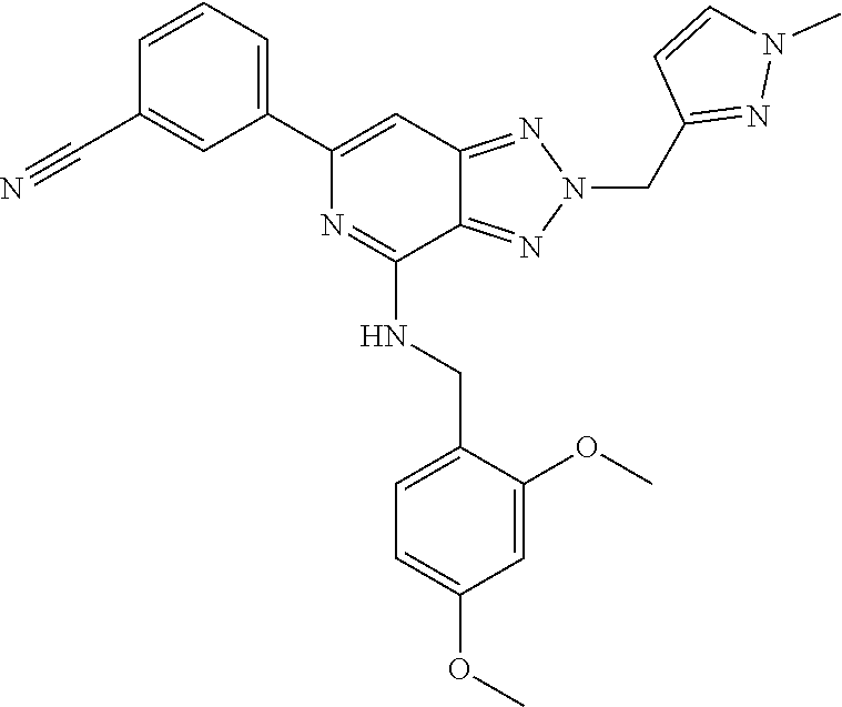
C1=C(CNC2=NC(C3=CC=CC(C#N)=C3)=CC3=NN(CC4=NN(C)C=C4)N=C23)C(OC)=CC(OC)=C1
